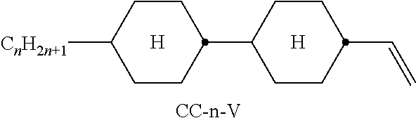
[CC-n-V].[H].[CnH2n+1]C1CCC(C2CCC(C=C)CC2)CC1.[H]
